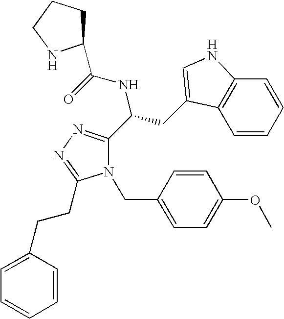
N1(CC2=CC=C(OC)C=C2)C(C(CC2=CNC3=C2C=CC=C3)NC(C2CCCN2)=O)=NN=C1CCC1=CC=CC=C1
